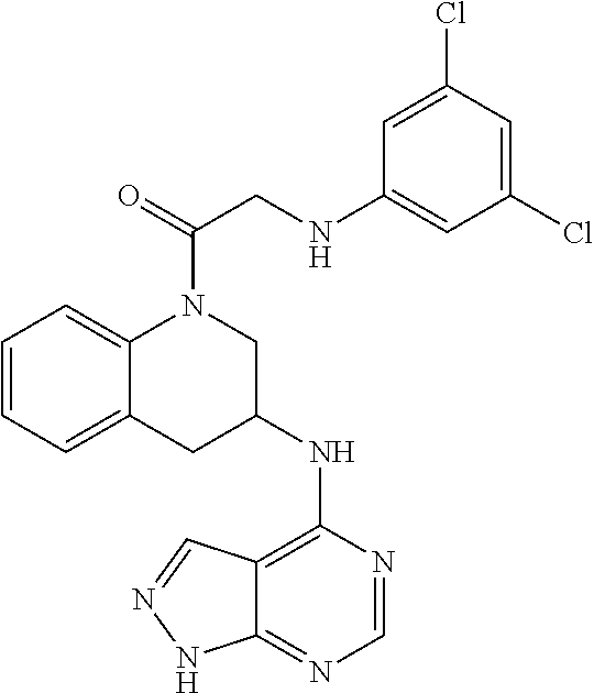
C12=C(NC3CC4=CC=CC=C4N(C(=O)CNC4=CC(Cl)=CC(Cl)=C4)C3)N=CN=C1NN=C2
